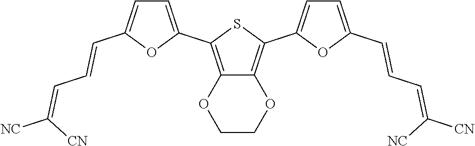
C1=C(C2=C3C(=C(C4=CC=C(C=CC=C([CN])[NC])O4)S2)OCCO3)OC(C=CC=C([CN])[NC])=C1
